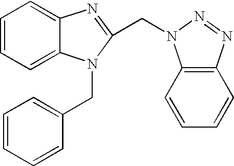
C1=CC=C2C(=C1)N=C(CN1C3=C(N=N1)C=CC=C3)N2CC1=CC=CC=C1
